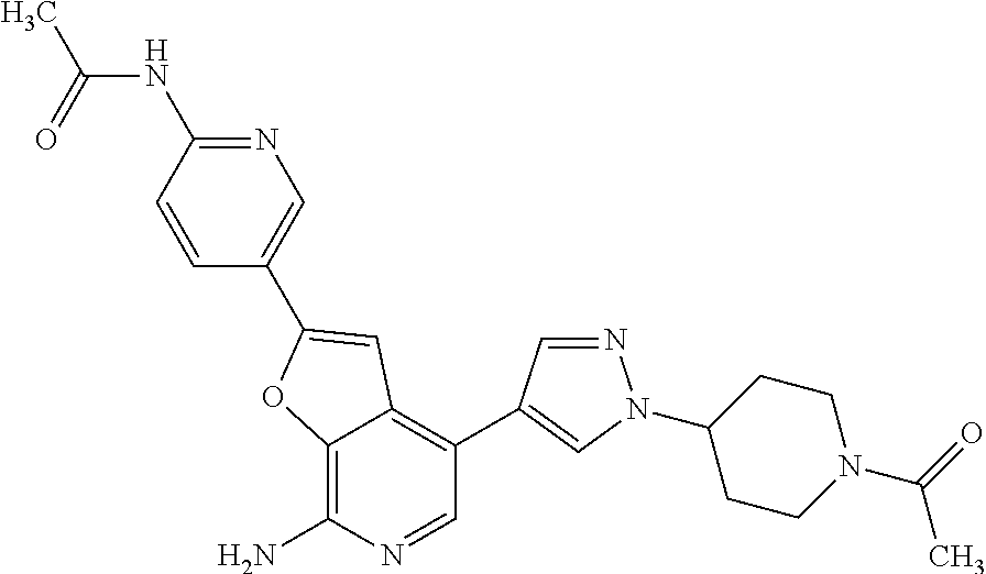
C12=C(N)N=CC(C3=CN(C4CCN(C(=O)C)CC4)N=C3)=C1C=C(C1=CN=C(NC(=O)C)C=C1)O2
